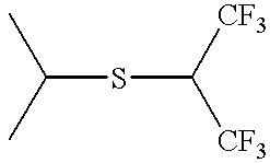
C(SC([CF3])[CF3])(C)C
